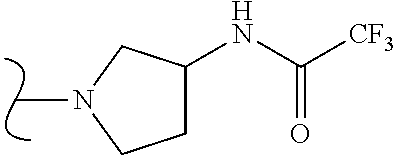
N1(C)CCC(NC([CF3])=O)C1
